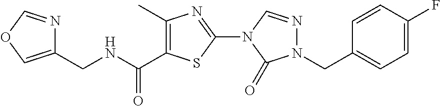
C(NCC1=COC=N1)(=O)C1=C(C)N=C(N2C=NN(CC3=CC=C(F)C=C3)C2=O)S1
